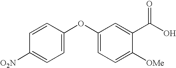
C1=CC(OC2=CC=C([OMe])C(C(O)=O)=C2)=CC=C1[O2N]
